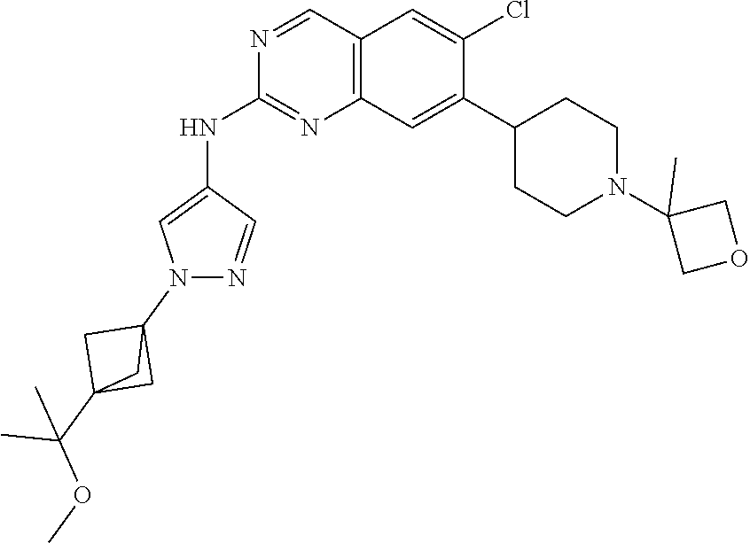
C12(C(C)(OC)C)CC(N3N=CC(NC4=NC5=C(C=N4)C=C(Cl)C(C4CCN(C6(C)COC6)CC4)=C5)=C3)(C1)C2
